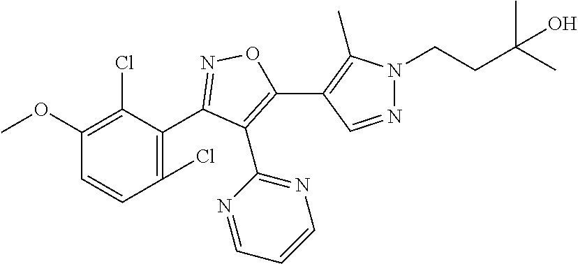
C1(OC)=C(Cl)C(C2=NOC(C3=C(C)N(CCC(C)(C)O)N=C3)=C2C2=NC=CC=N2)=C(Cl)C=C1
